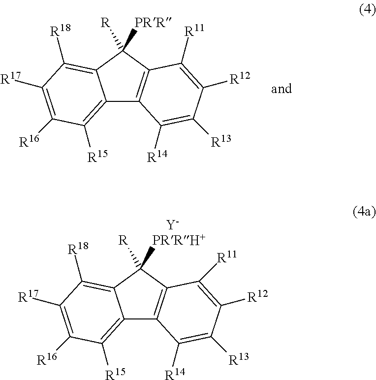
C12=C([R15])C([R16])=C([R17])C([R18])=C1C([R])([PRR])C1=C2C([R14])=C([R13])C([R12])=C1[R11].C12=C([R15])C([R16])=C([R17])C([R18])=C1C([R])([PRRH+])C1=C2C([R14])=C([R13])C([R12])=C1[R11].[Y]
